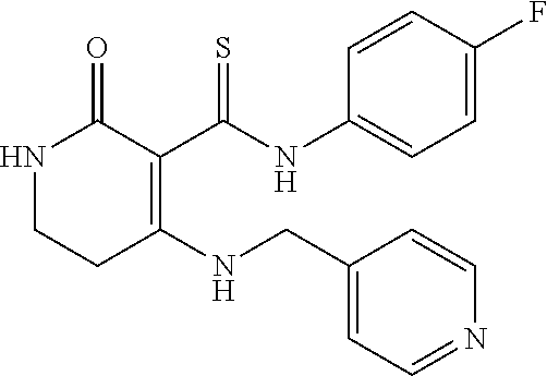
N1CCC(NCC2=CC=NC=C2)=C(C(NC2=CC=C(F)C=C2)=S)C1=O
